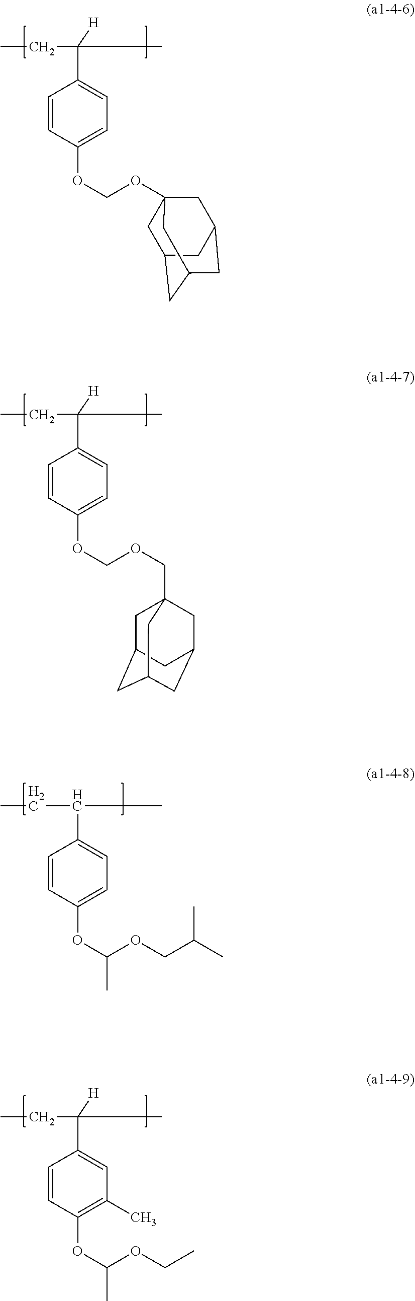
CCC(C1=CC=C(OC(OCC(C)C)C)C=C1)C.C1(C(CC)(C)[H])=CC=C(OCOC23CC4CC(CC(C2)C4)C3)C=C1.C1(C(CC)(C)[H])=CC=C(OCOCC23CC4CC(CC(C2)C4)C3)C=C1.C1(C(CC)(C)[H])=CC(C)=C(OC(OCC)C)C=C1
